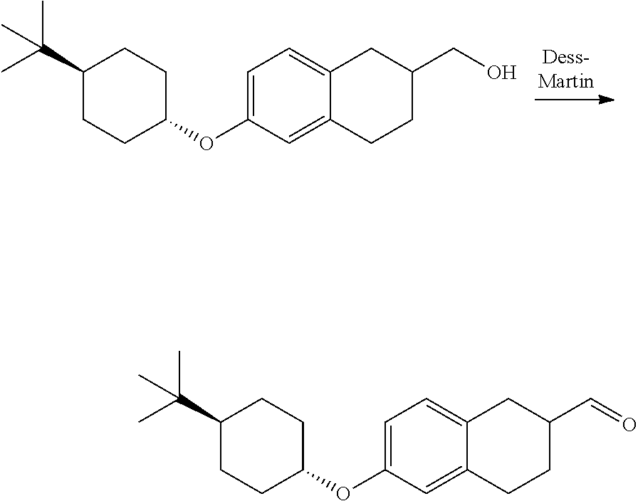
C1=C(OC2CCC(C(C)(C)C)CC2)C=C2C(=C1)CC(CO)CC2.C1=C(OC2CCC(C(C)(C)C)CC2)C=C2C(=C1)CC(C=O)CC2
